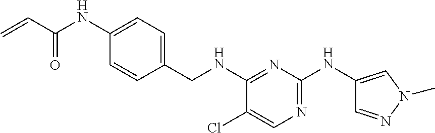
C1=CC(NC(C=C)=O)=CC=C1CNC1=NC(NC2=CN(C)N=C2)=NC=C1Cl
